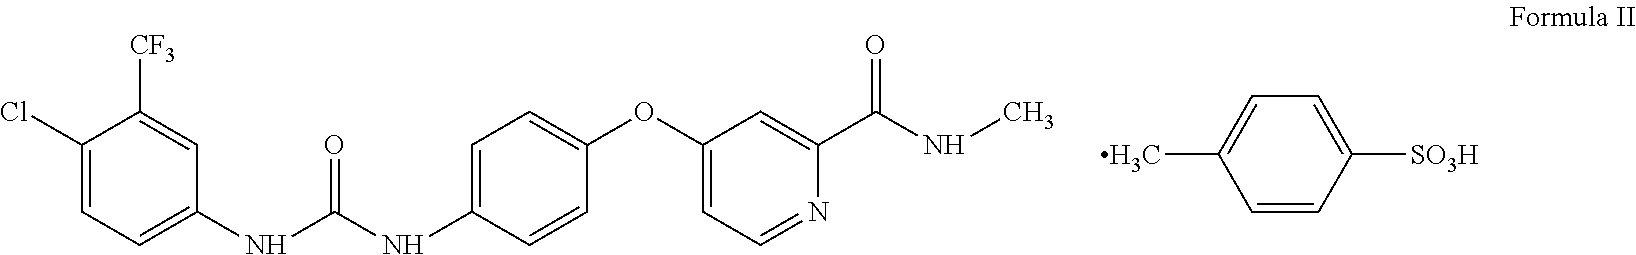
C1(Cl)=CC=C(NC(NC2=CC=C(OC3=CC=NC(C(NC)=O)=C3)C=C2)=O)C=C1[CF3].CC1=CC=C([SO3H])C=C1
